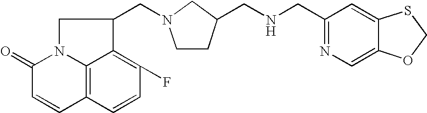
C1CC(CNCC2=NC=C3C(=C2)SCO3)CN1CC1CN2C3=C(C=CC(F)=C13)C=CC2=O
